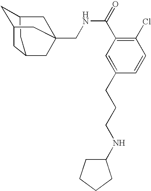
C1C2CC3CC1CC(CNC(C1=C(Cl)C=CC(CCCNC4CCCC4)=C1)=O)(C2)C3
